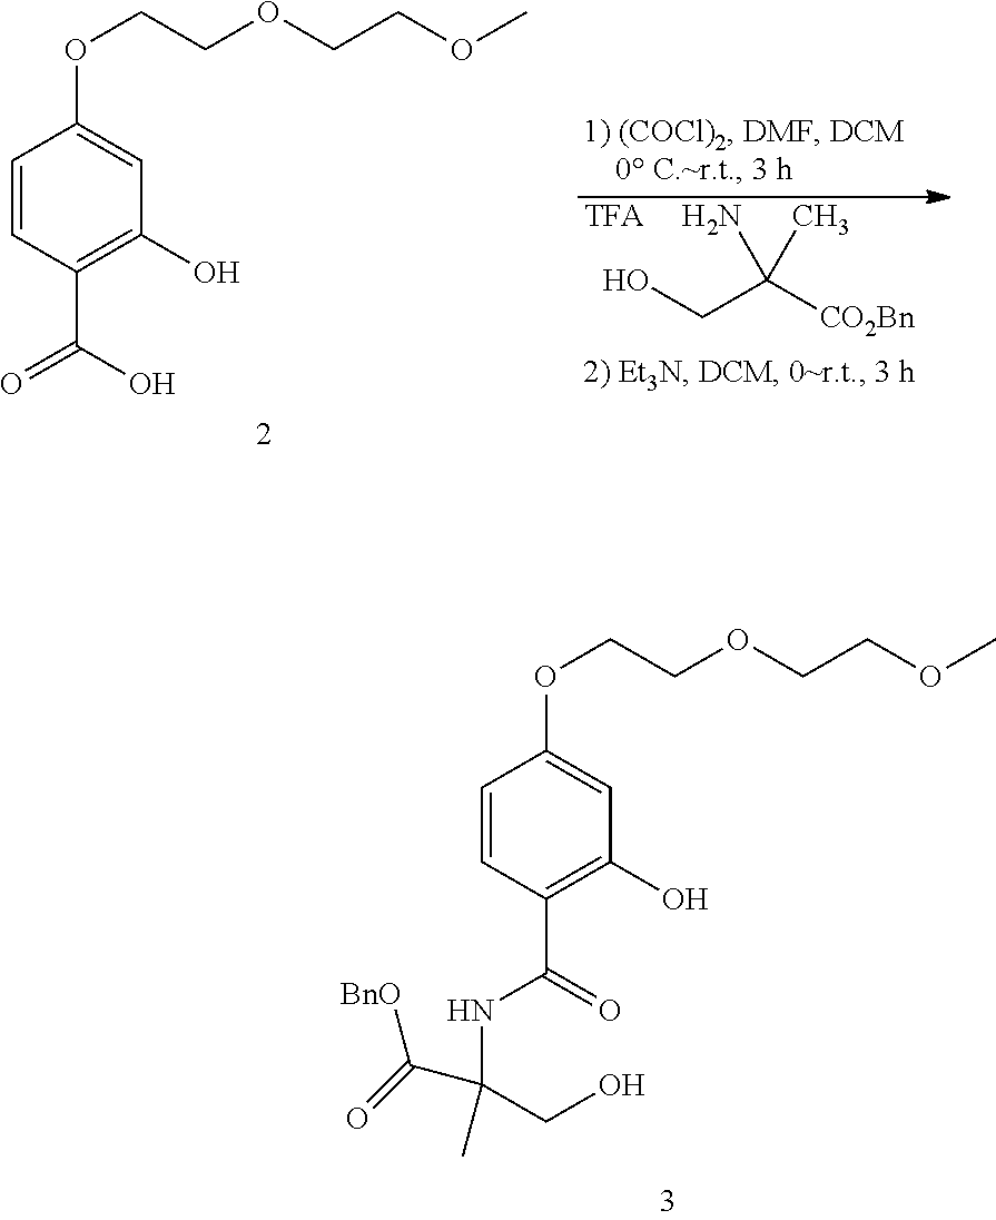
OCC([CO2Bn])(N)C.[TFA].C1=CC(C(O)=O)=C(O)C=C1OCCOCCOC.C1=CC(C(=O)NC(CO)(C([BnO])=O)C)=C(O)C=C1OCCOCCOC
